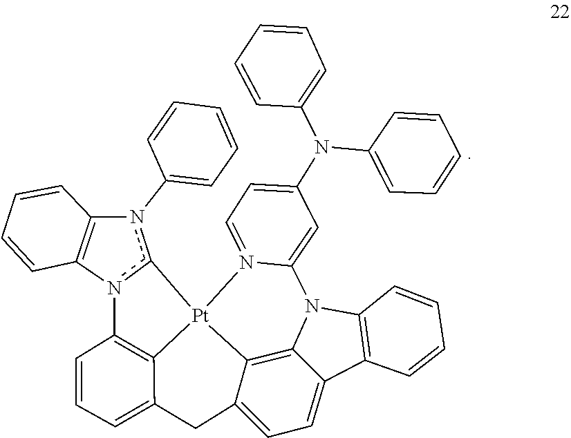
C1=CC(N(C2=CC=CC=C2)C2=CC=N3C(=C2)N2C4=C5[Pt]36C3=C(C=CC=C3CC5=CC=C4C3=C2C=CC=C3)n2c6n(C3=CC=CC=C3)C3=C2C=CC=C3)=CC=C1
